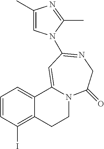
C1=CC(I)=C2C(=C1)C1=CC(N3C=C(C)N=C3C)=NCC(=O)N1CC2
